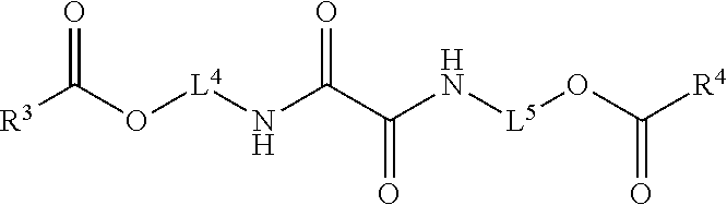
N(C(C(N[L5]OC([R4])=O)=O)=O)[L4]OC([R3])=O
